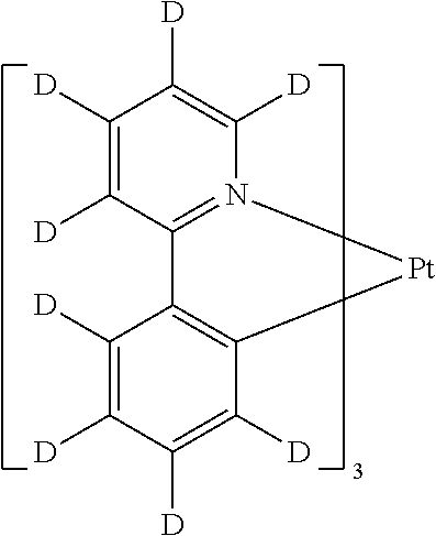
C1([D])=C([D])C2=N(C([D])=C1[D])[Pt]C1=C2C([D])=C([D])C([D])=C1[D]
